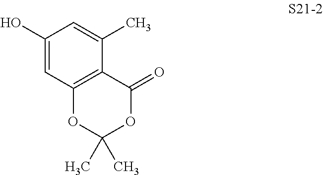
C1(O)=CC2=C(C(C)=C1)C(=O)OC(C)(C)O2
